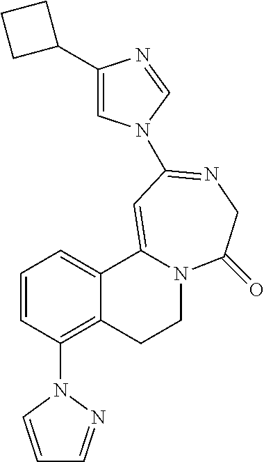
C1=CC(N2C=CC=N2)=C2C(=C1)C1=CC(N3C=C(C4CCC4)N=C3)=NCC(=O)N1CC2
